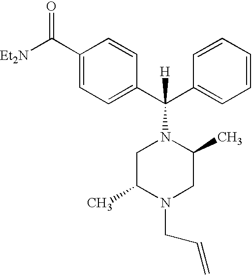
[Et2N]C(C1=CC=C(C(C2=CC=CC=C2)(N2CC(C)N(CC=C)CC2C)[H])C=C1)=O
